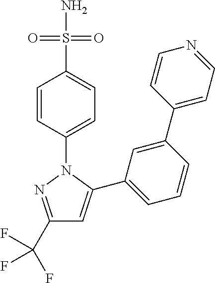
C1(C(F)(F)F)=NN(C2=CC=C(S(N)(=O)=O)C=C2)C(C2=CC=CC(C3=CC=NC=C3)=C2)=C1
